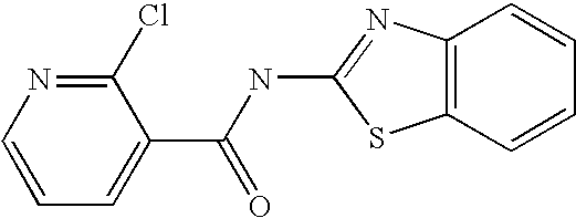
N(C1=NC2=C(C=CC=C2)S1)C(C1=CC=CN=C1Cl)=O
